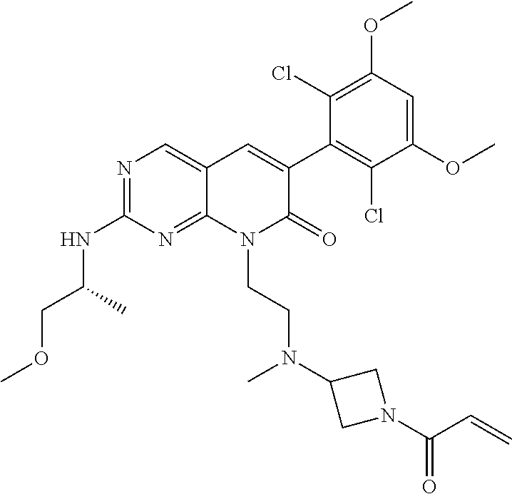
C1(NC(COC)C)=NC=C2C(=N1)N(CCN(C1CN(C(C=C)=O)C1)C)C(=O)C(C1=C(Cl)C(OC)=CC(OC)=C1Cl)=C2
